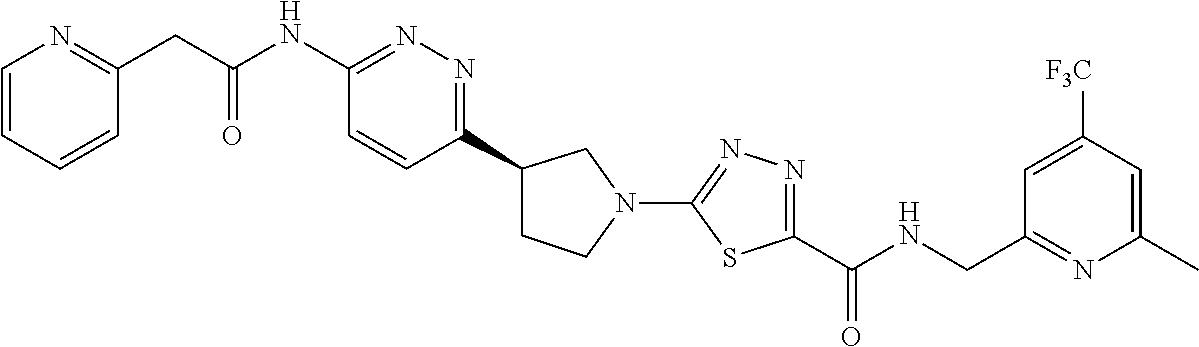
C1=CN=C(CC(NC2=NN=C(C3CCN(C4=NN=C(C(NCC5=NC(C)=CC([F3C])=C5)=O)S4)C3)C=C2)=O)C=C1
